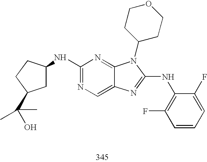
C1(NC2CC(C(O)(C)C)CC2)=NC=C2C(=N1)N(C1CCOCC1)C(NC1=C(F)C=CC=C1F)=N2
